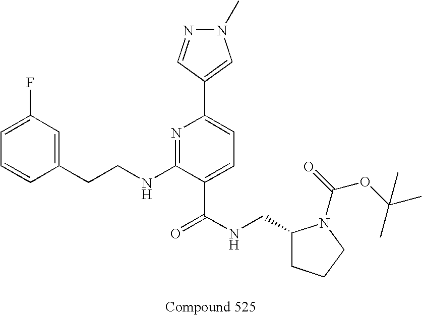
C1=CC(CCNC2=NC(C3=CN(C)N=C3)=CC=C2C(NCC2CCCN2C(OC(C)(C)C)=O)=O)=CC(F)=C1
